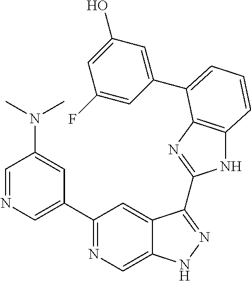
C1(C2=NC=C3C(=C2)C(C2=NC4=C(N2)C=CC=C4C2=CC(O)=CC(F)=C2)=NN3)=CN=CC(N(C)C)=C1
